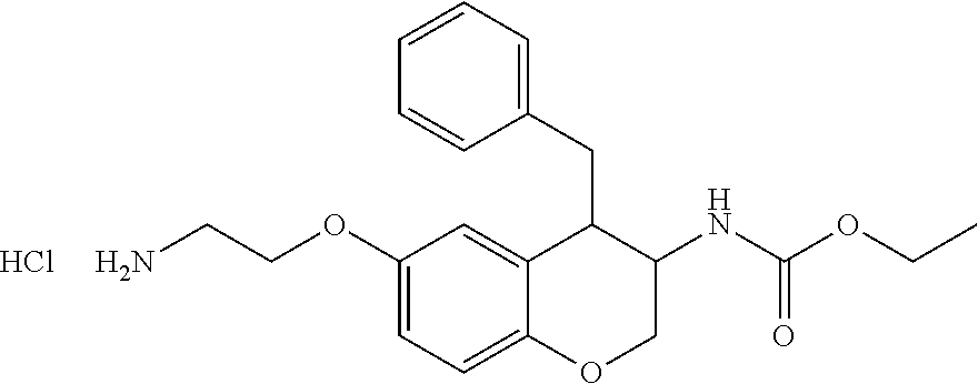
C1(OCCN)=CC=C2C(=C1)C(CC1=CC=CC=C1)C(NC(OCC)=O)CO2.Cl
